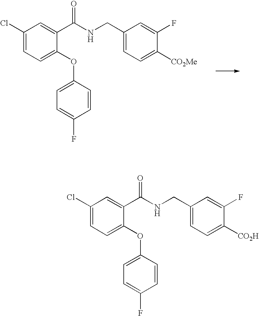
C1(Cl)=CC=C(OC2=CC=C(F)C=C2)C(C(NCC2=CC=C([CO2Me])C(F)=C2)=O)=C1.C1(Cl)=CC=C(OC2=CC=C(F)C=C2)C(C(NCC2=CC=C([CO2H])C(F)=C2)=O)=C1
